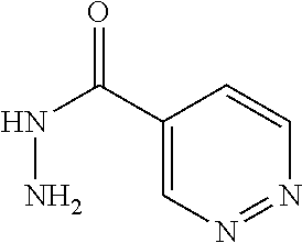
C1(C(NN)=O)=CN=NC=C1
